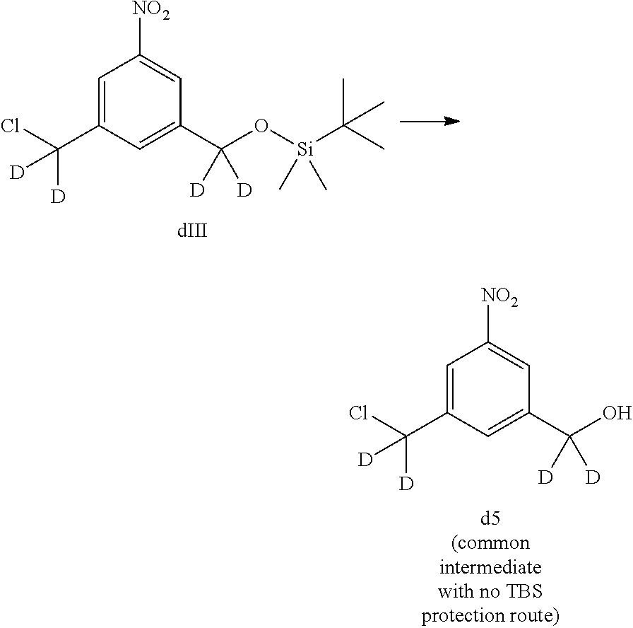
C1=C(C(Cl)([D])[D])C=C(C([D])([D])O)C=C1[NO2].C1=C(C(Cl)([D])[D])C=C(C([D])([D])O[Si](C(C)(C)C)(C)C)C=C1[NO2]
